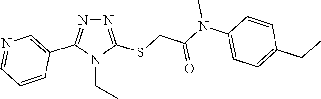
N1=C(SCC(N(C2=CC=C(CC)C=C2)C)=O)N(CC)C(C2=CN=CC=C2)=N1
